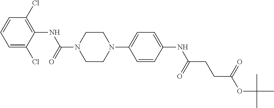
C1=C(Cl)C(NC(N2CCN(C3=CC=C(NC(CCC(OC(C)(C)C)=O)=O)C=C3)CC2)=O)=C(Cl)C=C1
